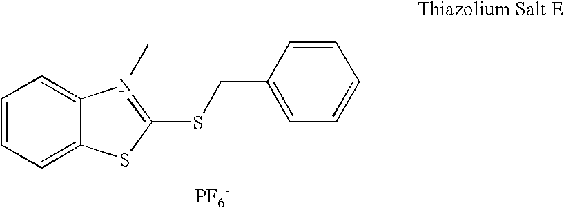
C1=CC=C2C(=C1)N(C)=C(SCC1=CC=CC=C1)S2.[PF6-]
